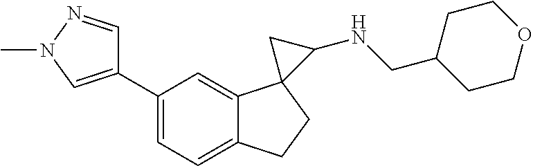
C1(C2=CN(C)N=C2)=CC=C2C(=C1)C1(CC2)C(NCC2CCOCC2)C1
